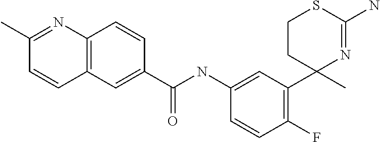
C1(C(NC2=CC(C3(C)N=C(N)SCC3)=C(F)C=C2)=O)=CC2=C(C=C1)N=C(C)C=C2
